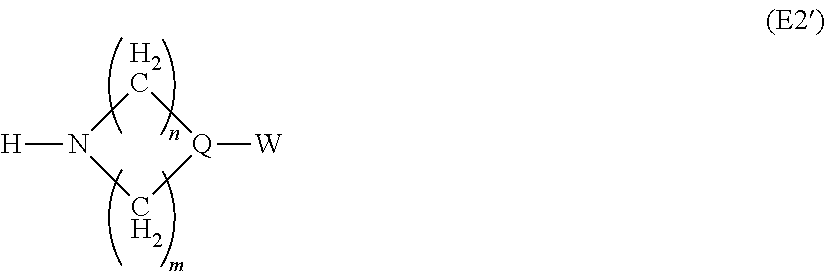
[Q]1([W])CN([H])C1
